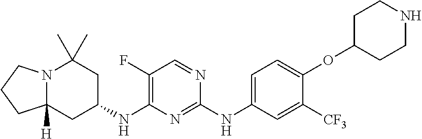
C1=C(NC2=NC(NC3CC(C)(C)N4C([H])(C3)CCC4)=C(F)C=N2)C=C([CF3])C(OC2CCNCC2)=C1
